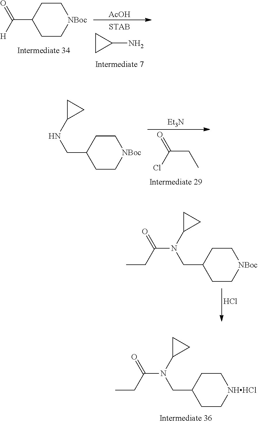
C1CC(C(=O)[H])CC[NBoc]1.C1CC1N.[AcOH].C1CC(CN(C2CC2)C(=O)CC)CC[NHHCl]1.C1CC(CNC2CC2)CC[NBoc]1.C(CC)(Cl)=O.[Et3N].C1CC(CN(C2CC2)C(=O)CC)CC[NBoc]1.Cl
